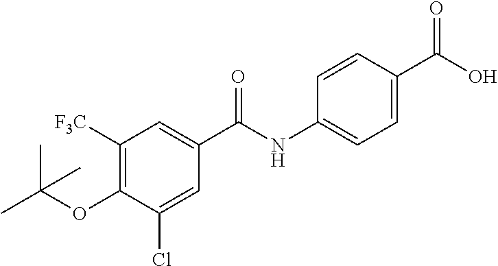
C1=CC(C(O)=O)=CC=C1NC(C1=CC([F3C])=C(OC(C)(C)C)C(Cl)=C1)=O
